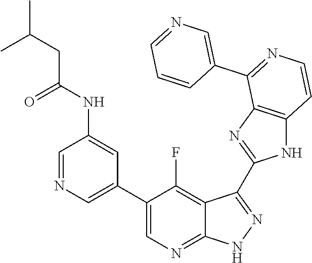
C1=NC=C(C2=CN=C3C(=C2F)C(C2=NC4=C(N2)C=CN=C4C2=CN=CC=C2)=N[N H]3)C=C1NC(CC(C)C)=O
